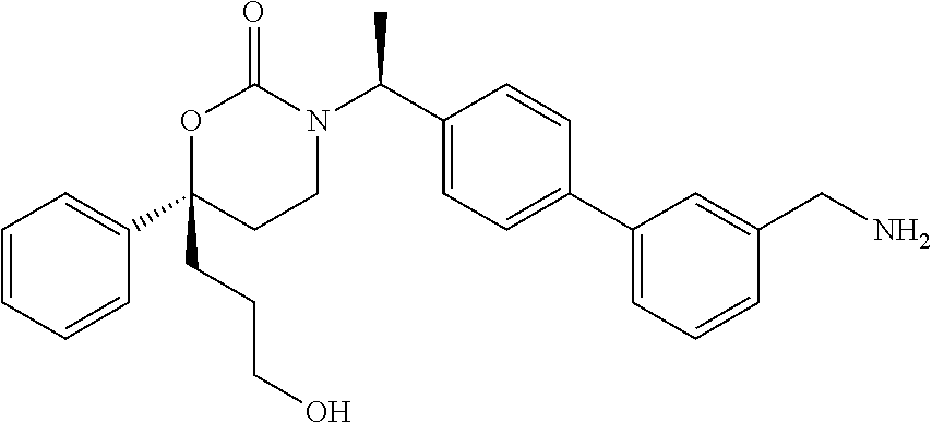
C1=CC=CC(C2(CCCO)CCN(C(C3=CC=C(C4=CC=CC(CN)=C4)C=C3)C)C(=O)O2)=C1
